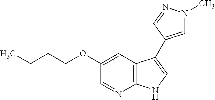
C1=NC2=C(C=C1OCCCC)C(C1=CN(C)N=C1)=CN2
